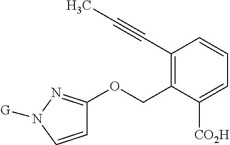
C1=CN([G])N=C1OCC1=C(C#CC)C=CC=C1[CO2H]
